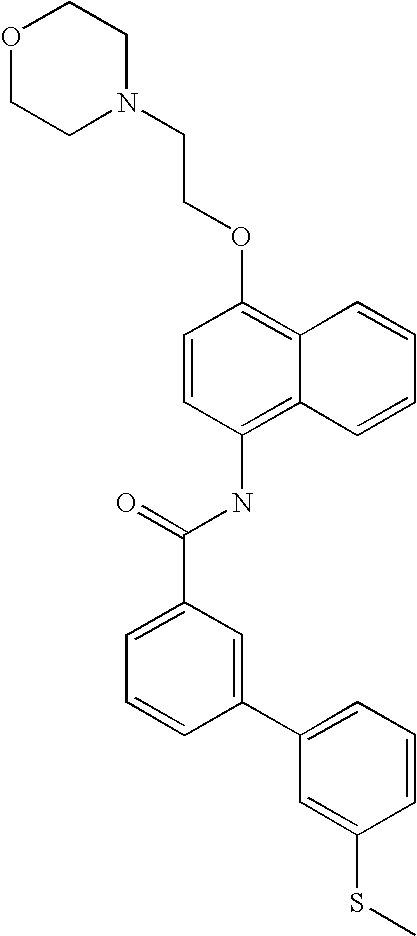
O1CCN(CCOC2=C3C(=C(NC(C4=CC=CC(C5=CC=CC(SC)=C5)=C4)=O)C=C2)C=CC=C3)CC1
